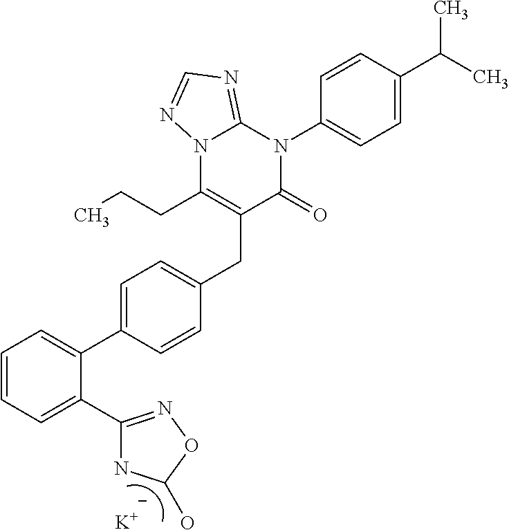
C1=CC=C(C2=NOC(O)N2)C(C2=CC=C(CC3=C(CCC)N4C(=NC=N4)N(C4=CC=C(C(C)C)C=C4)C3=O)C=C2)=C1.[K]
